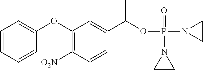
C1=CC=CC(OC2=C([O2N])C=CC(C(OP(N3CC3)(=O)N3CC3)C)=C2)=C1
